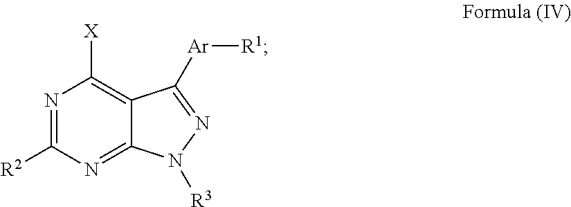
N1=C([R2])N=C2C(=C1[X])C([Ar][R1])=NN2[R3]
